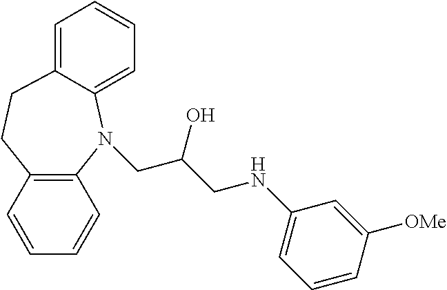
C12=C(N(CC(CNC3=CC=CC([OMe])=C3)O)C3=CC=CC=C3CC1)C=CC=C2
